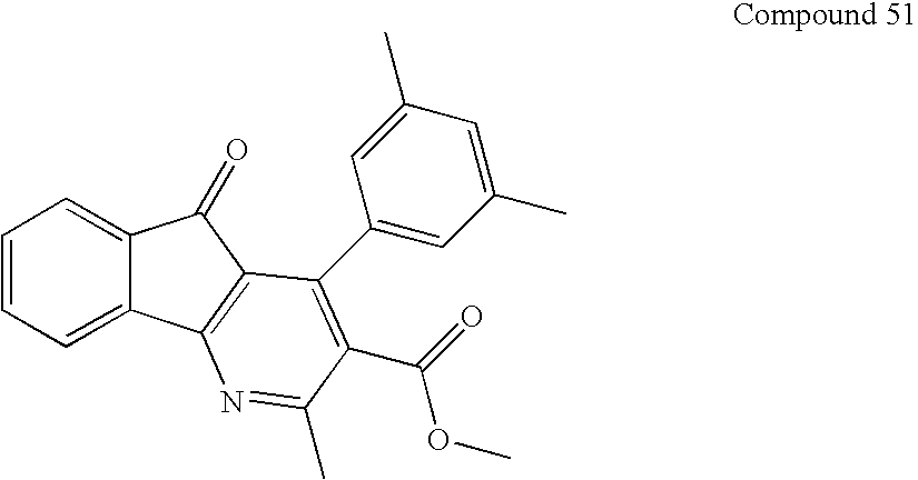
C1=CC=C2C(=C1)C(=O)C1=C2N=C(C)C(C(=O)OC)=C1C1=CC(C)=CC(C)=C1
